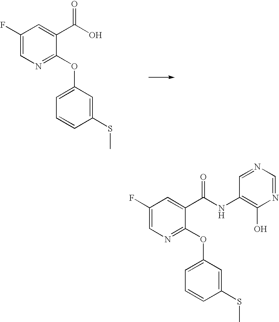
C1(F)=CN=C(OC2=CC=CC(SC)=C2)C(C(NC2=C(O)N=CN=C2)=O)=C1.C1(F)=CN=C(OC2=CC=CC(SC)=C2)C(C(O)=O)=C1
